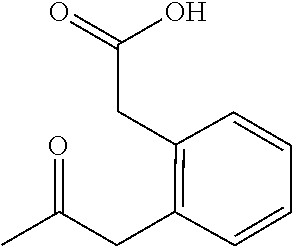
C1=CC=CC(CC(C)=O)=C1CC(=O)O
